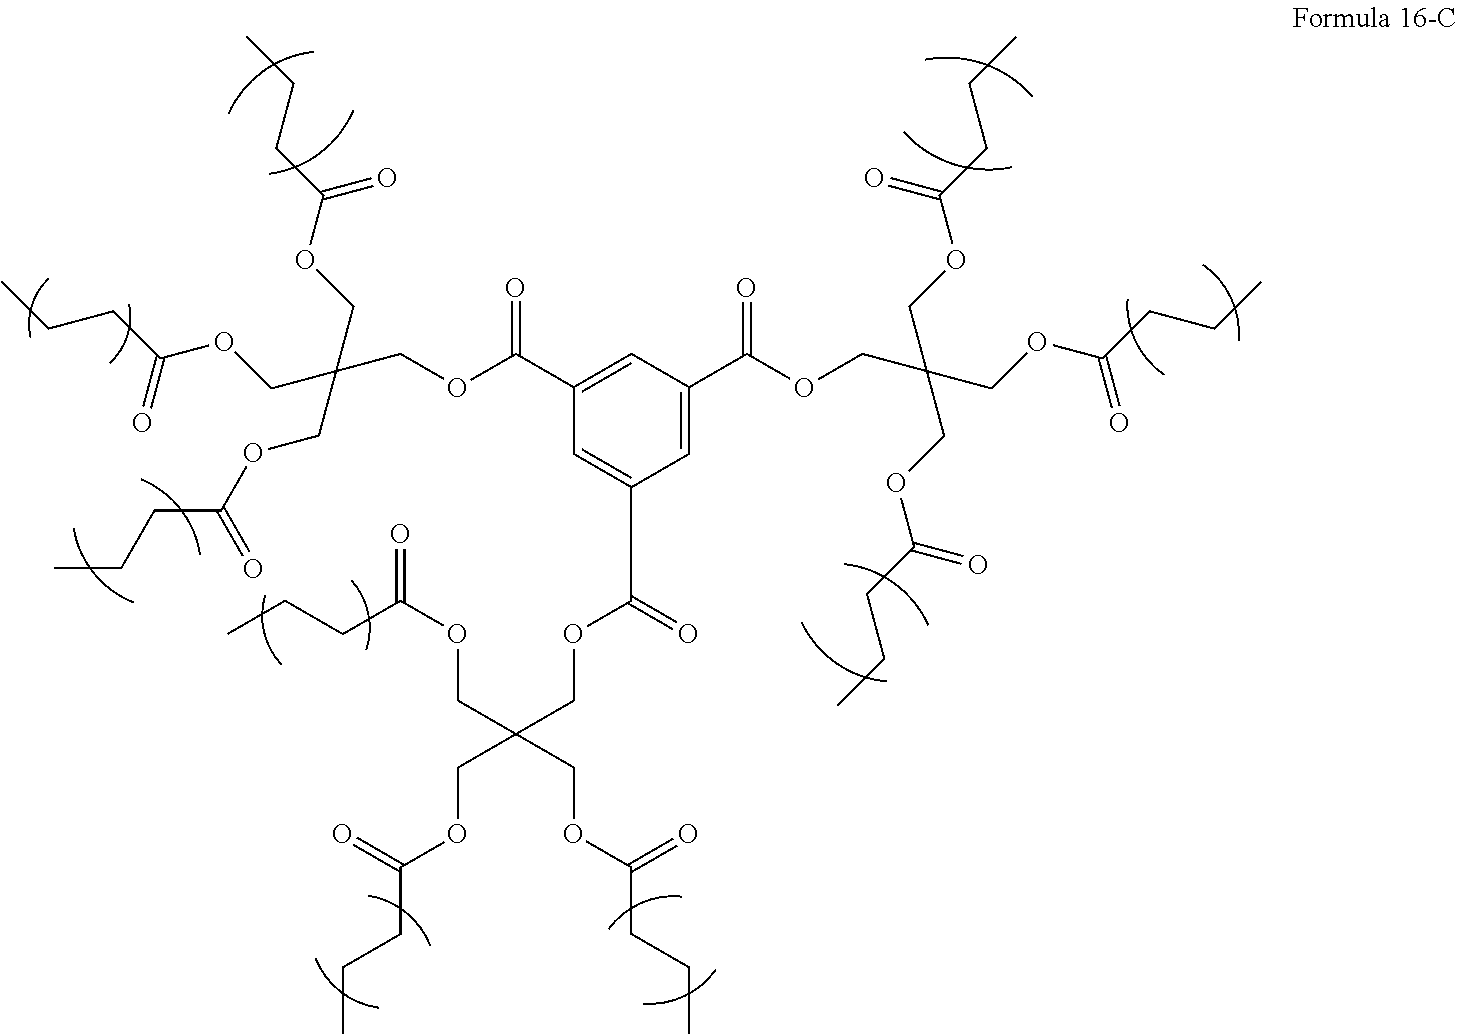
C1=C(C(=O)OCC(COC(=O)CCC)(COC(=O)CCC)COC(=O)CCC)C=C(C(OCC(COC(CCC)=O)(COC(=O)CCC)COC(=O)CCC)=O)C=C1C(=O)OCC(COC(=O)CCC)(COC(=O)CCC)COC(=O)CCC
